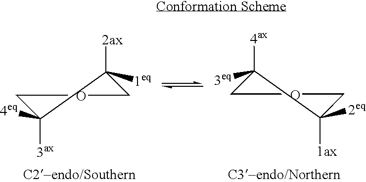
C1OCC([1eq])([2ax])C1([4eq])[3ax].C1OCC([2eq])([1ax])C1([3eq])[4ax]
